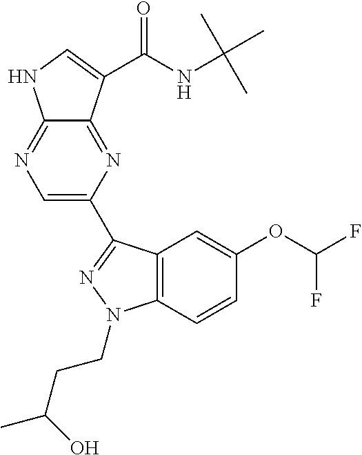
C1=C(C2=NN(CCC(O)C)C3=C2C=C(OC(F)F)C=C3)N=C2C(=N1)NC=C2C(NC(C)(C)C)=O
